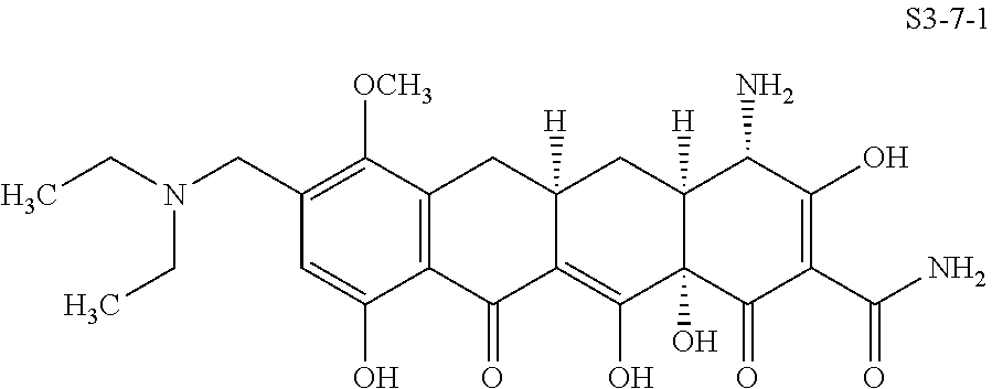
C1(CN(CC)CC)=C([OCH3])C2=C(C(O)=C1)C(=O)C1=C(O)C3(O)C([H])(CC1([H])C2)C(N)C(O)=C(C(N)=O)C3=O
